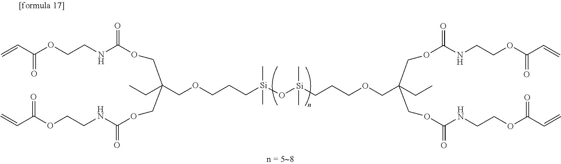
C(COCCC[Si](O[Si](CCCOCC(COC(NCCOC(C=C)=O)=O)(CC)COC(NCCOC(C=C)=O)=O)(C)C)(C)C)(COC(NCCOC(C=C)=O)=O)(CC)COC(NCCOC(C=C)=O)=O
